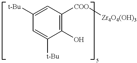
C1=C([t-Bu])C(O)=C([COO][Zr4O4(OH)3])C=C1[t-Bu]
